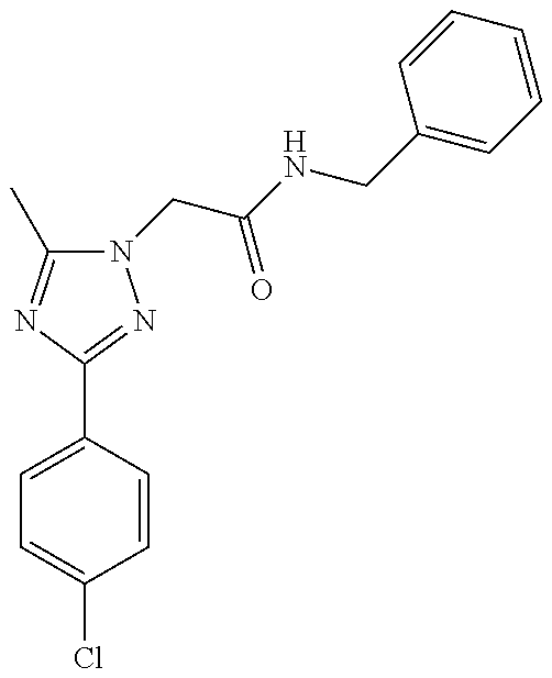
N1(CC(NCC2=CC=CC=C2)=O)C(C)=NC(C2=CC=C(Cl)C=C2)=N1
